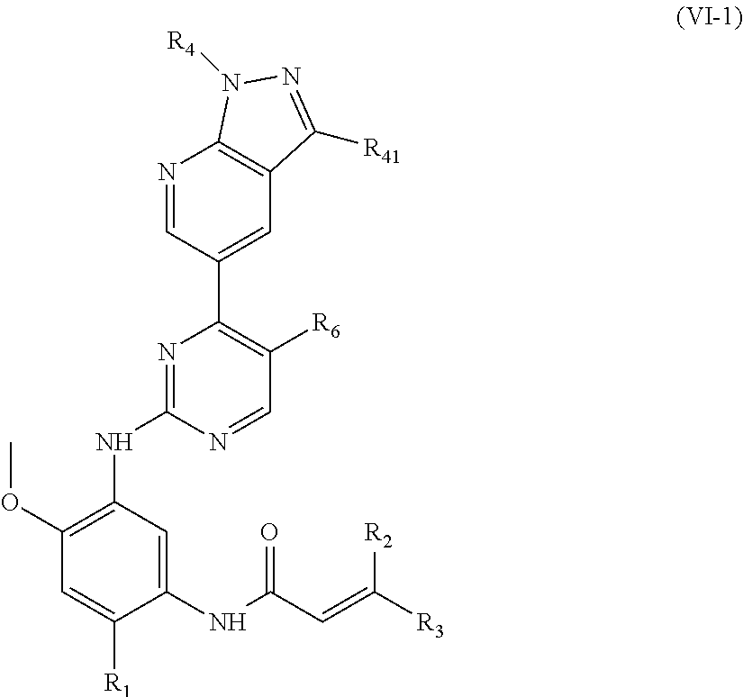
N1=C(NC2=C(OC)C=C([R1])C(NC(C=C([R3])[R2])=O)=C2)N=CC([R6])=C1C1=CC2=C(N=C1)N([R4])N=C2[R41]
